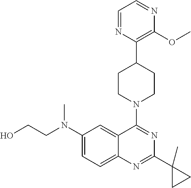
C1=NC(C2CCN(C3=NC(C4(C)CC4)=NC4=CC=C(N(C)CCO)C=C43)CC2)=C(OC)N=C1
